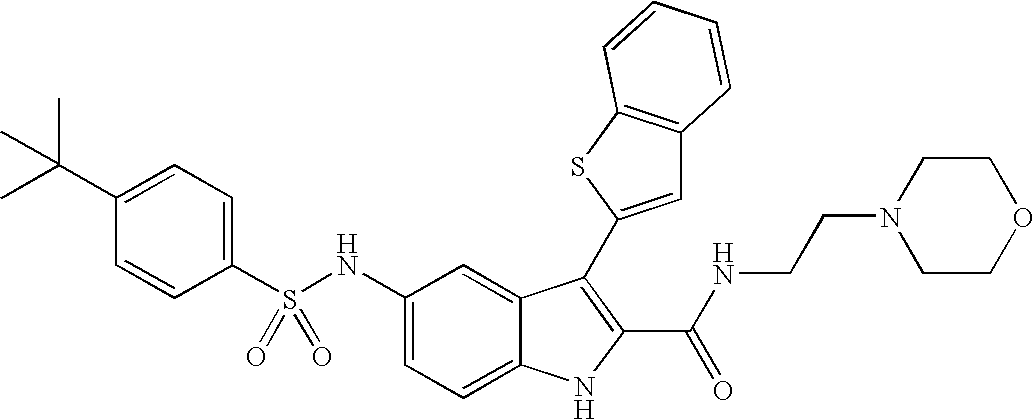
C1(C(C)(C)C)=CC=C(S(NC2=CC=C3C(=C2)C(C2=CC4=C(S2)C=CC=C4)=C(C(NCCN2CCOCC2)=O)N3)(=O)=O)C=C1
